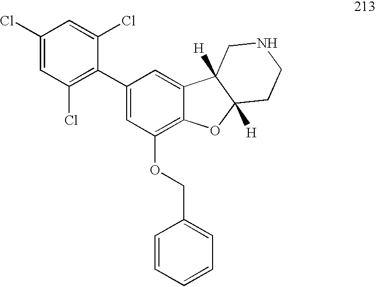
C1(Cl)=CC(Cl)=C(C2=CC(OCC3=CC=CC=C3)=C3C(=C2)C2([H])C([H])(O3)CCNC2)C(Cl)=C1
